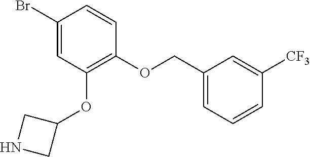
C1(OCC2=CC=CC([CF3])=C2)=C(OC2CNC2)C=C(Br)C=C1
